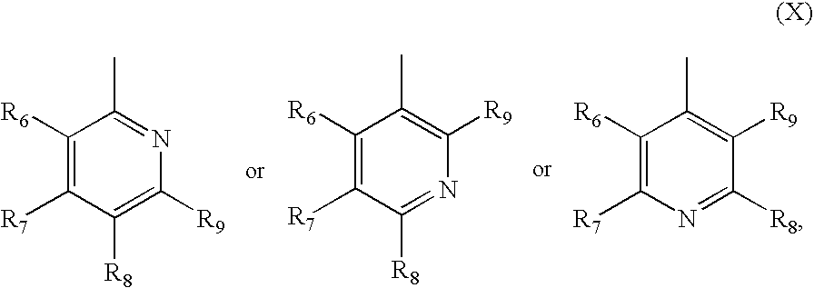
C1([R6])=C([R7])C([R8])=C([R9])N=C1C.C1([R6])=C([R7])C([R8])=NC([R9])=C1C.C1([R6])=C([R7])N=C([R8])C([R9])=C1C
